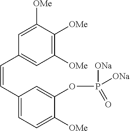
C1([OMe])=C([OMe])C=C(C=CC2=CC=C([OMe])C(OP([ONa])([ONa])=O)=C2)C=C1[OMe]
